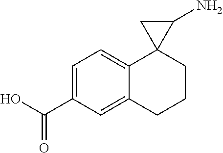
C1(C(O)=O)=CC=C2C(=C1)CCCC21C(N)C1
